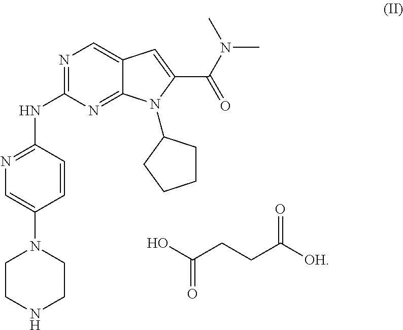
N1=C(NC2=NC=C(N3CCNCC3)C=C2)N=C2C(=C1)C=C(C(N(C)C)=O)N2C1CCCC1.OC(CCC([OH])=O)=O
